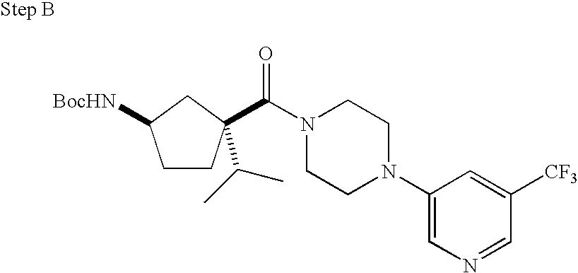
[BocHN]C1CCC(C(=O)N2CCN(C3=CN=CC([CF3])=C3)CC2)(C(C)C)C1
